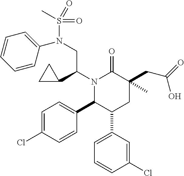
C1=C(C2CC(C)(CC(=O)O)C(=O)N(C(CN(S(=O)(=O)C)C3=CC=CC=C3)C3CC3)C2C2=CC=C(Cl)C=C2)C=C(Cl)C=C1
